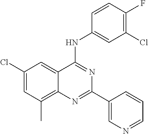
C1(Cl)=CC(C)=C2C(=C1)C(NC1=CC(Cl)=C(F)C=C1)=NC(C1=CN=CC=C1)=N2
